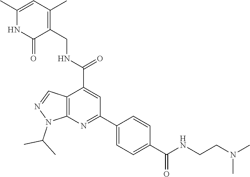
CC1=CC(C)=C(CNC(C2=CC(C3=CC=C(C(NCCN(C)C)=O)C=C3)=NC3=C2C=NN3C(C)C)=O)C(=O)N1
